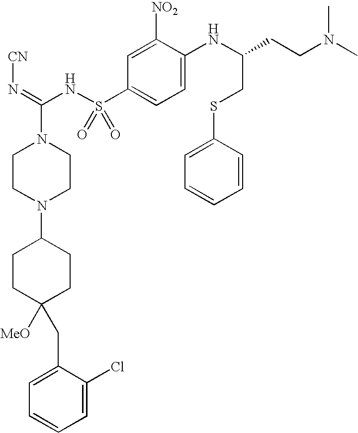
[CN]N=C(NS(C1=CC=C(NC(CSC2=CC=CC=C2)CCN(C)C)C([NO2])=C1)(=O)=O)N1CCN(C2CCC([MeO])(CC3=CC=CC=C3Cl)CC2)CC1
